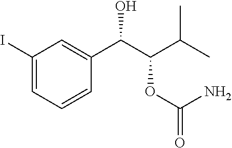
C1(I)=CC=CC(C(C(C(C)C)OC(=O)N)O)=C1
